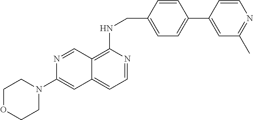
C1OCCN(C2=CC3=CC=NC(NCC4=CC=C(C5=CC(C)=NC=C5)C=C4)=C3C=N2)C1
